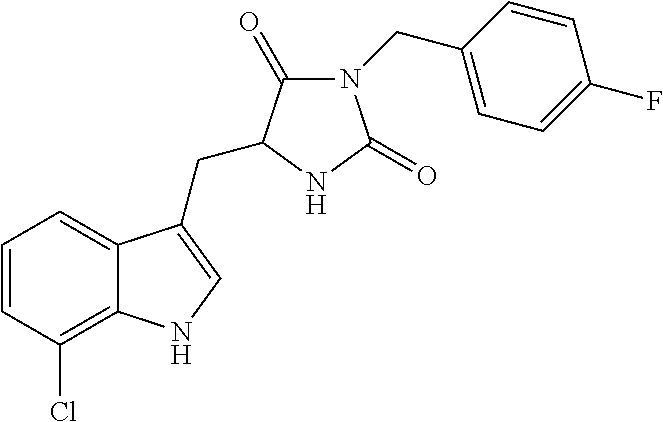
C1=CC(Cl)=C2C(=C1)C(CC1C(=O)N(CC3=CC=C(F)C=C3)C(=O)N1)=CN2
